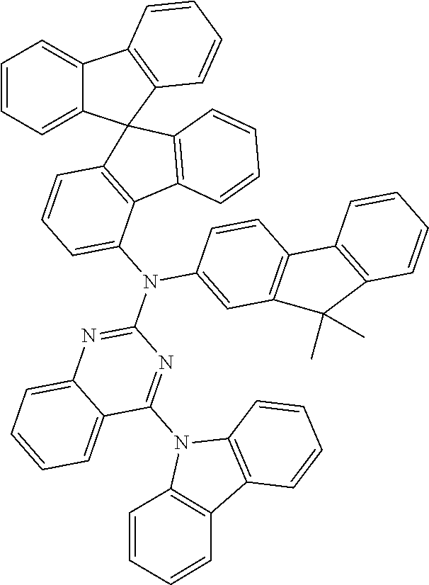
C1=CC=C2C(=C1)C1=C(C23C2=C(C4=C3C=CC=C4)C(N(C3=CC4=C(C=C3)C3=C(C=CC=C3)C4(C)C)C3=NC4=CC=CC=C4C(N4C5=C(C6=C4C=CC=C6)C=CC=C5)=N3)=CC=C2)C=CC=C1
